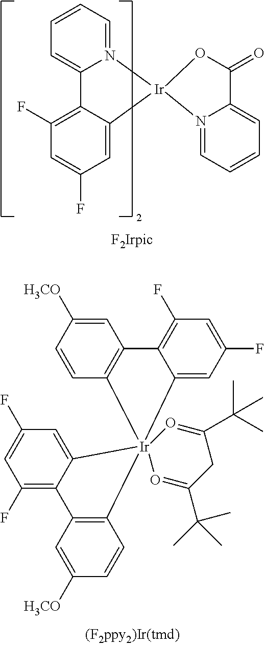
N12=CC=CC=C1C1=C(F)C=C(F)C=C1[Ir]21OC(=O)C2=CC=CC=N12.C1=C([H3CO])C=CC2=C1C1=C(F)C=C(F)C=C1[Ir]213(C2=C(C=C([H3CO])C=C2)C2=C(F)C=C(F)C=C21)O=C(C(C)(C)C)CC(C(C)(C)C)=O3
